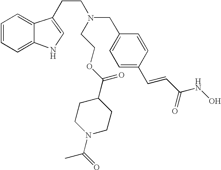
C1=CC=C2C(=C1)C(CCN(CC1=CC=C(C=CC(NO)=O)C=C1)CCOC(C1CCN(C(C)=O)CC1)=O)=CN2
